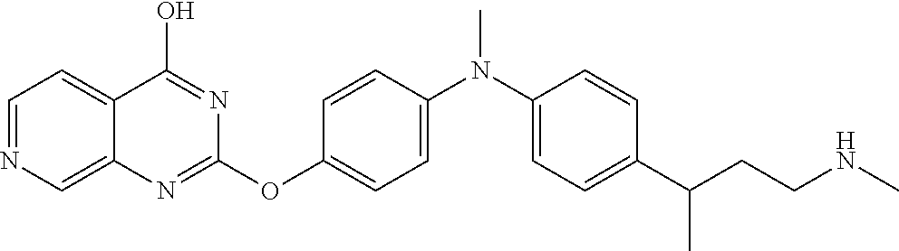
C1=NC=C2C(=C1)C(O)=NC(OC1=CC=C(N(C3=CC=C(C(CCNC)C)C=C3)C)C=C1)=N2
